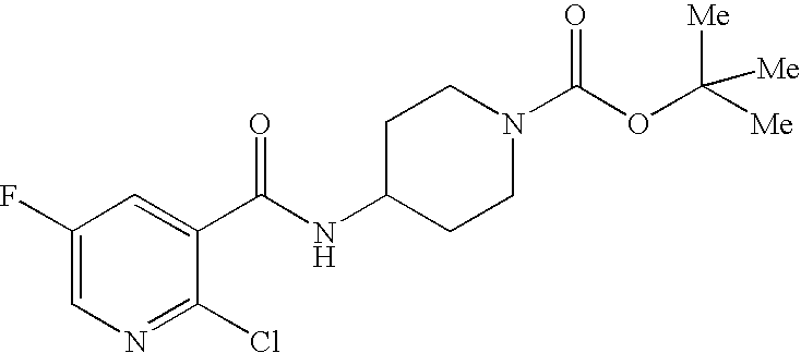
N1=C(Cl)C(C(NC2CCN(C(OC([Me])([Me])[Me])=O)CC2)=O)=CC(F)=C1
